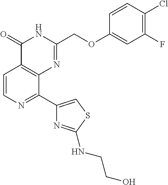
C1=CN=C(C2=CSC(NCCO)=N2)C2=C1C(=O)NC(COC1=CC(F)=C(Cl)C=C1)=N2
